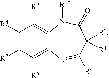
C1([R8])=C([R7])C([R6])=C2C(=C1[R9])N([R10])C(=O)C([R2])([R1])C([R4])=N2
